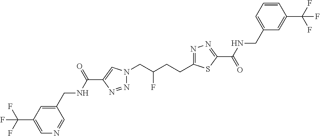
C1(C(NCC2=CC(C(F)(F)F)=CN=C2)=O)=CN(CC(CCC2=NN=C(C(=O)NCC3=CC=CC(C(F)(F)F)=C3)S2)F)N=N1
